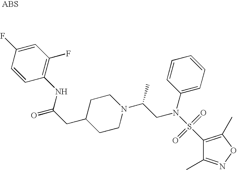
O=C(CC1CCN(C(CN(S(C2=C(C)ON=C2C)(=O)=O)C2=CC=CC=C2)C)CC1)NC1=C(F)C=C(F)C=C1
